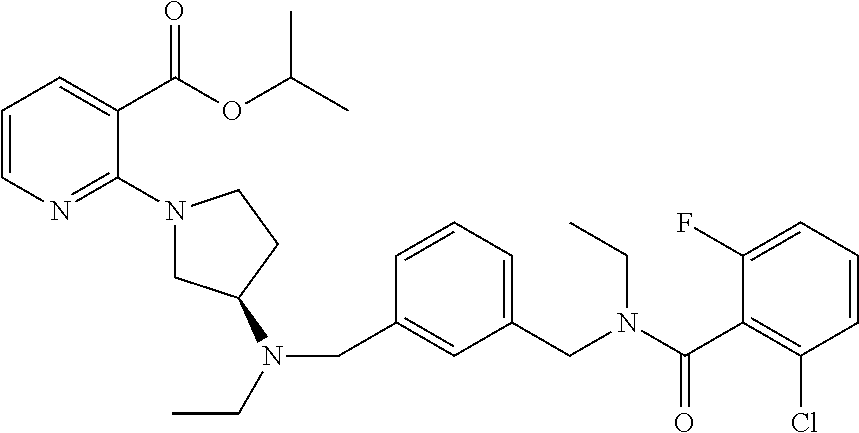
C1=CN=C(N2CC(N(CC)CC3=CC(CN(C(C4=C(Cl)C=CC=C4F)=O)CC)=CC=C3)CC2)C(C(OC(C)C)=O)=C1
